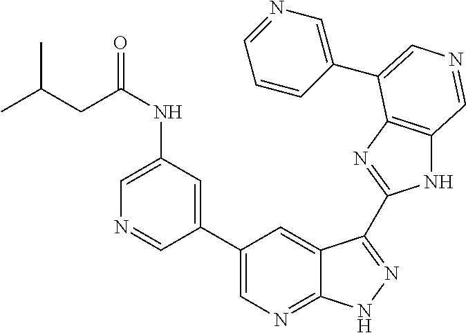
C1(C2=CN=C3C(=C2)C(C2=NC4=C(N2)C=NC=C4C2=CN=CC=C2)=NN3)=CC(NC(=O)CC(C)C)=CN=C1
